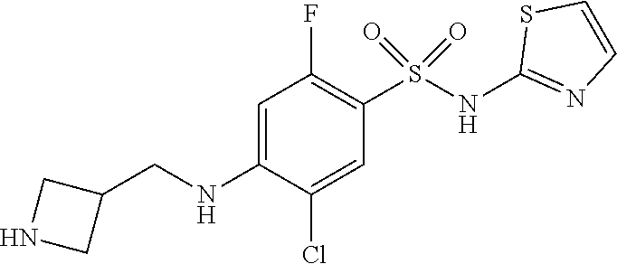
C1=C(NCC2CNC2)C(Cl)=CC(S(NC2=NC=CS2)(=O)=O)=C1F
